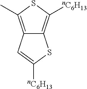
C12=C(C)SC([nC6H13])=C1SC([nC6H13])=C2
